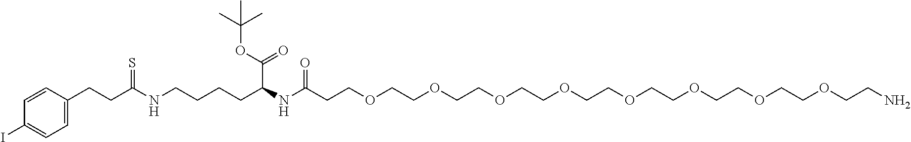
C1=CC(CCC(NCCCCC(NC(CCOCCOCCOCCOCCOCCOCCOCCOCCN)=O)C(=O)OC(C)(C)C)=S)=CC=C1I
